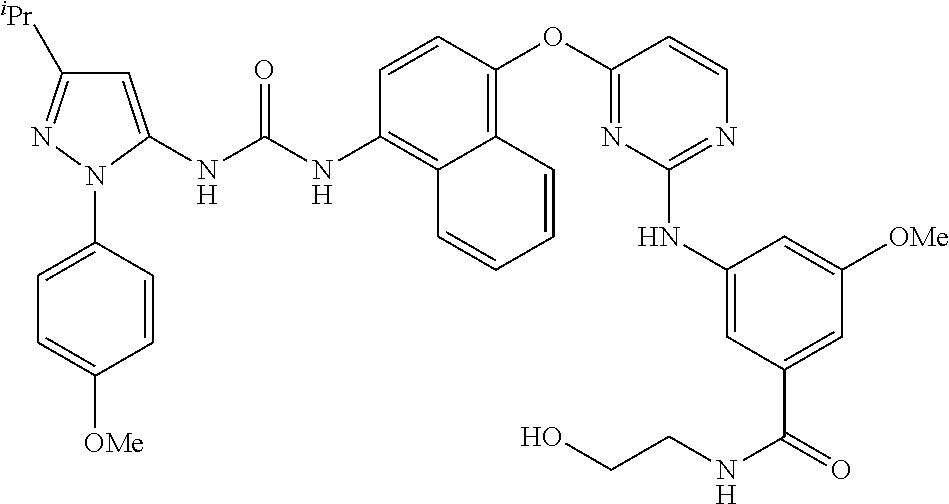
C1=CC(OC2=NC(NC3=CC(C(=O)NCCO)=CC([OMe])=C3)=NC=C2)=C2C(=C1NC(NC1=CC([iPr])=NN1C1=CC=C([OMe])C=C1)=O)C=CC=C2
